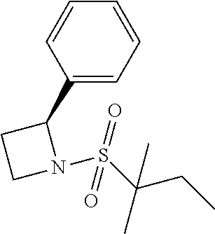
C1=CC(C2CCN2S(C(CC)(C)C)(=O)=O)=CC=C1
